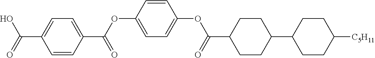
C1=CC(C(OC2=CC=C(OC(C3CCC(C4CCC([C5H11])CC4)CC3)=O)C=C2)=O)=CC=C1C(=O)O
